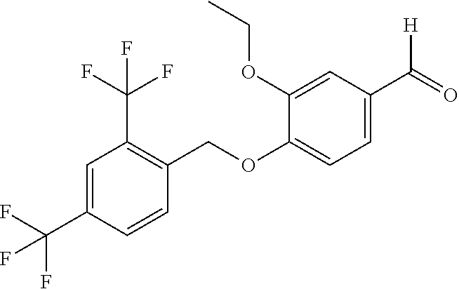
C1=C(C(F)(F)F)C=CC(COC2=CC=C(C(=O)[H])C=C2OCC)=C1C(F)(F)F
